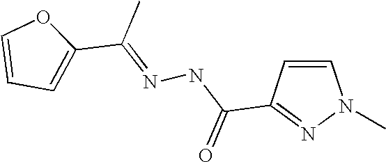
C1(C(C)=NNC(=O)C2=NN(C)C=C2)=CC=CO1
